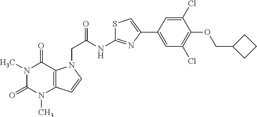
N1(C)C(=O)N(C)C2=C(C1=O)N(CC(=O)NC1=NC(C3=CC(Cl)=C(OCC4CCC4)C(Cl)=C3)=CS1)C=C2
